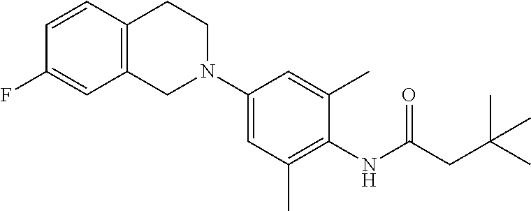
C1=CC2=C(C=C1F)CN(C1=CC(C)=C(NC(=O)CC(C)(C)C)C(C)=C1)CC2
